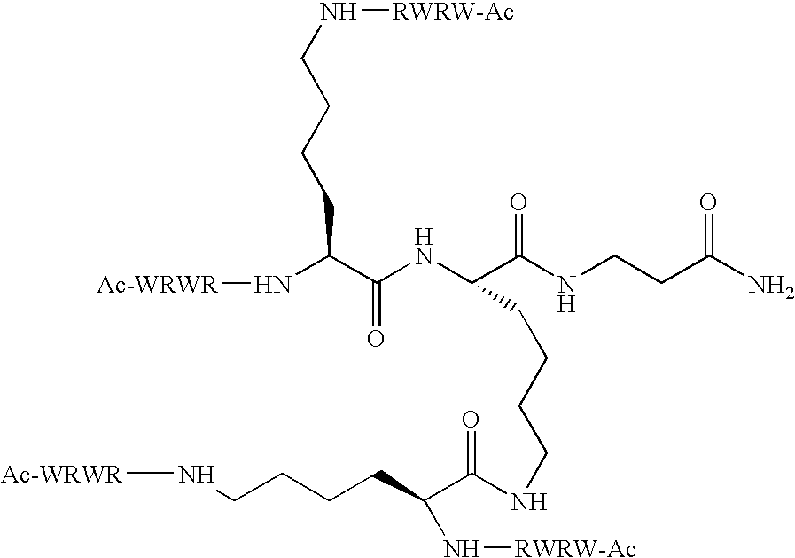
N(C(C(NC(C(NCCC(N)=O)=O)CCCCNC(C(CCCCN[Ac-WRWR])N[RWRW-Ac])=O)=O)CCCCN[RWRW-Ac])[Ac-WRWR]
